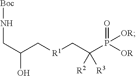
C(C(C[R1]CC(P([OR])(=O)[OR])([R2])[R3])O)N[Boc]
